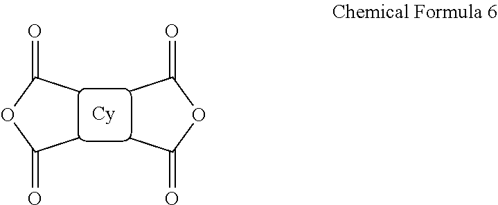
CC(OC(C)=O)=O.CC(OC(C)=O)=O.[Cy]
